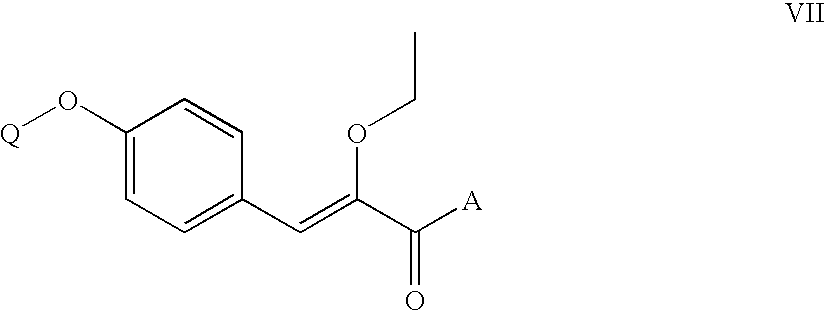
C1(O[Q])=CC=C(C=C(C([A])=O)OCC)C=C1
